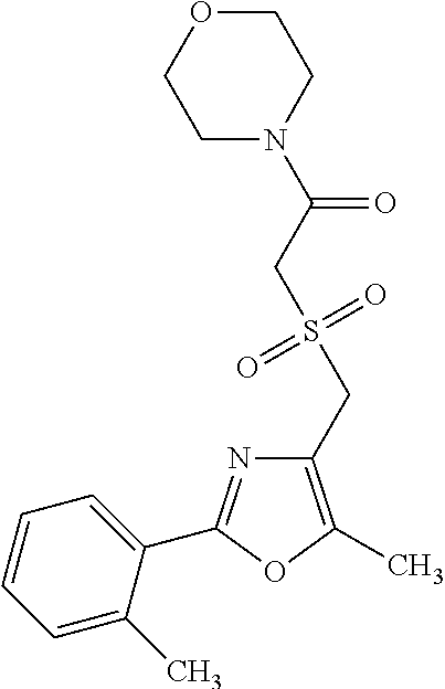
C1(CS(=O)(=O)CC(=O)N2CCOCC2)=C(C)OC(C2=CC=CC=C2C)=N1
